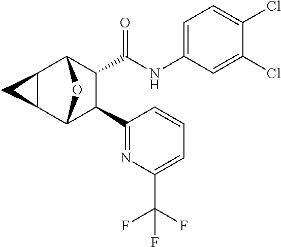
C12C(C(NC3=CC=C(Cl)C(Cl)=C3)=O)C(C3=NC(C(F)(F)F)=CC=C3)C(C3C1C3)O2
